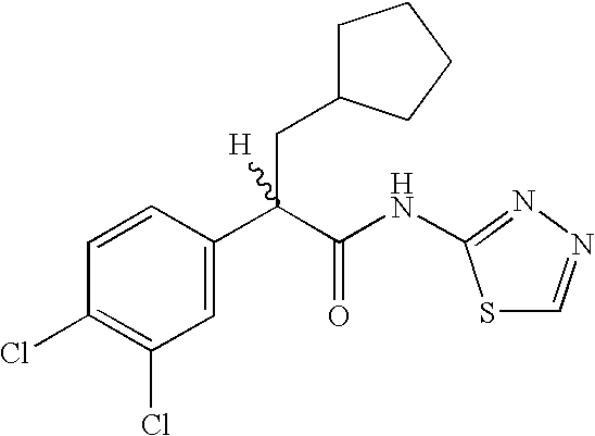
C1=C(C(C(NC2=NN=CS2)=O)(CC2CCCC2)[H])C=CC(Cl)=C1Cl
